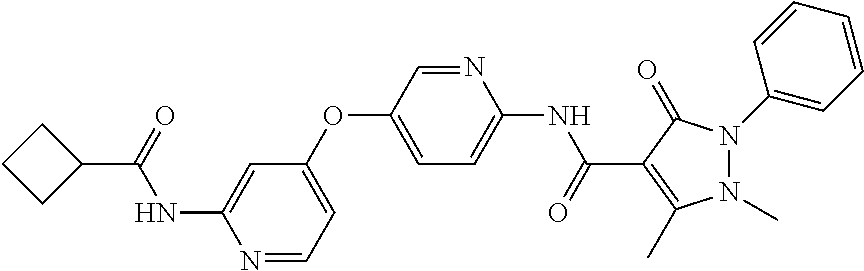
N1=CC=C(OC2=CC=C(NC(=O)C3=C(C)N(C)N(C4=CC=CC=C4)C3=O)N=C2)C=C1NC(=O)C1CCC1
